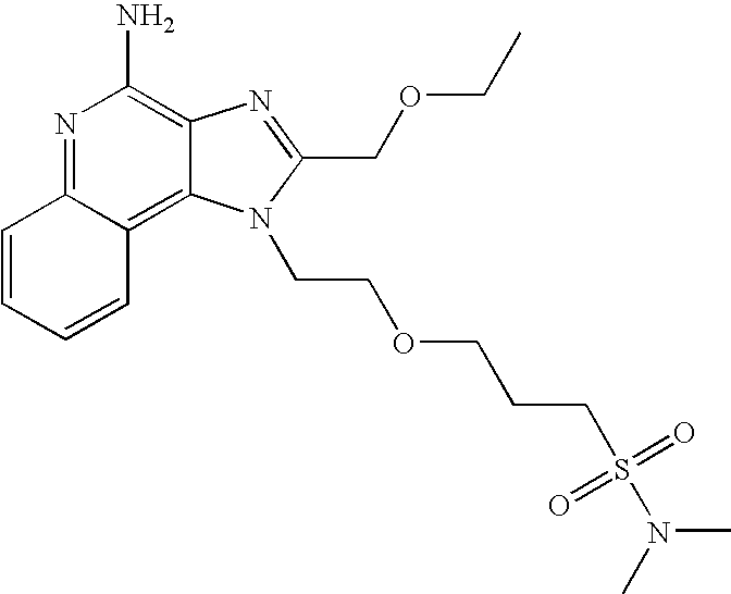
C1=CC=CC2=C3C(=C(N)N=C12)N=C(COCC)N3CCOCCCS(=O)(=O)N(C)C
